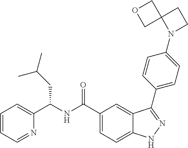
C1=CC=NC(C(NC(C2=CC=C3C(=C2)C(C2=CC=C(N4CCC45COC5)C=C2)=NN3)=O)CC(C)C)=C1
